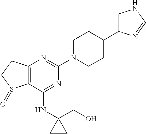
C12=C(C(NC3(CO)CC3)=NC(N3CCC(C4=CNC=N4)CC3)=N1)S(=O)CC2
